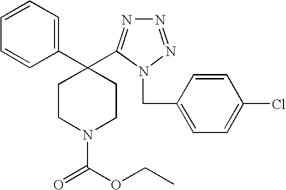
C1=CC=C(C2(C3=NN=NN3CC3=CC=C(Cl)C=C3)CCN(C(OCC)=O)CC2)C=C1
